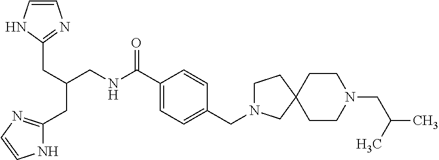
C1=CNC(CC(CC2=NC=CN2)CNC(C2=CC=C(CN3CCC4(C3)CCN(CC(C)C)CC4)C=C2)=O)=N1
